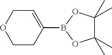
C1OCC=C(B2OC(C)(C)C(C)(C)O2)C1
